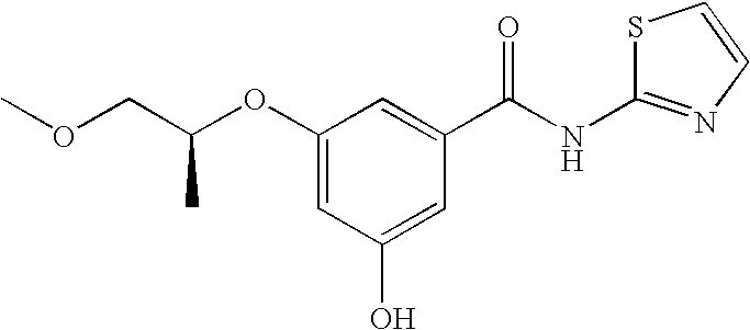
C1(OC(COC)C)=CC(O)=CC(C(NC2=NC=CS2)=O)=C1
